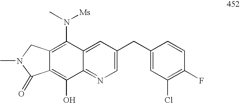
C12=C(O)C3=NC=C(CC4=CC(Cl)=C(F)C=C4)C=C3C(N([Ms])C)=C1CN(C)C2=O
